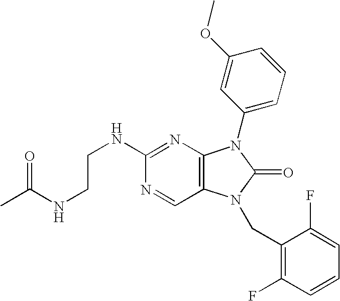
C(NC1=NC2=C(C=N1)N(CC1=C(F)C=CC=C1F)C(=O)N2C1=CC=CC(OC)=C1)CNC(=O)C
